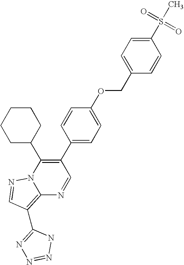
C12=C(C3=NN=NN3)C=NN1C(C1CCCCC1)=C(C1=CC=C(OCC3=CC=C(S(=O)(=O)C)C=C3)C=C1)C=N2
